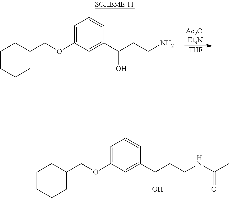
C1(COC2=CC=CC(C(CCN)O)=C2)CCCCC1.[THF].C1(COC2=CC=CC(C(CCNC(C)=O)O)=C2)CCCCC1
